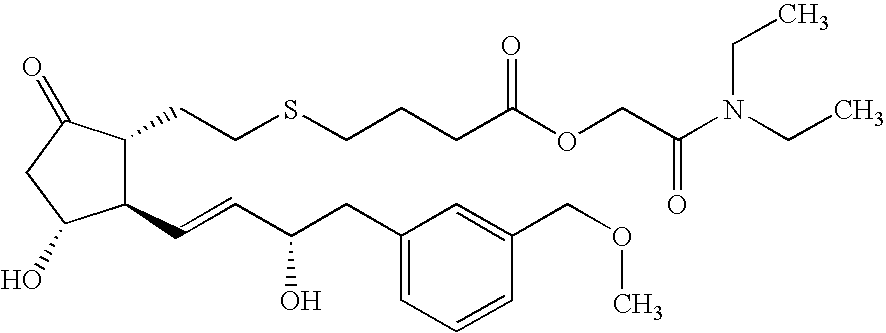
C1(C=CC(CC2=CC=CC(COC)=C2)O)C(CCSCCCC(OCC(=O)N(CC)CC)=O)C(=O)CC1O
